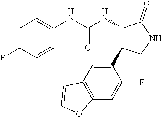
C1=C(F)C=CC(NC(NC2C(C3=CC4=C(C=C3F)OC=C4)CNC2=O)=O)=C1
